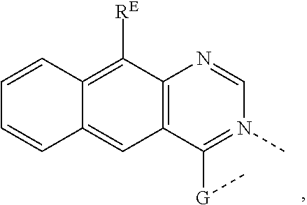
C12=C(C([G]C)=N(C)C=N1)C=C1C(=C2[RE])C=CC=C1
